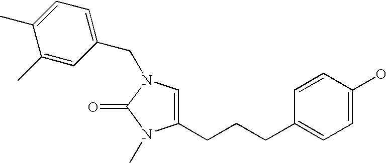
C1=C(CCCC2=CC=C(O)C=C2)N(C)C(=O)N1CC1=CC=C(C)C(C)=C1
